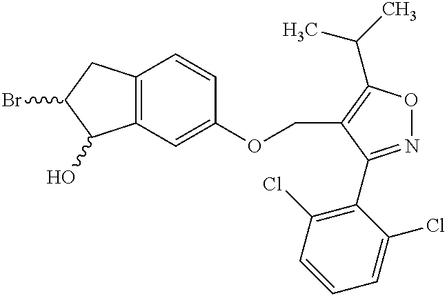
BrC1C(O)C2=C(C1)C=CC(OCC1=C(C(C)C)ON=C1C1=C(Cl)C=CC=C1Cl)=C2
